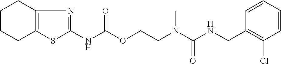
C1=CC(CNC(N(CCOC(NC2=NC3=C(S2)CCCC3)=O)C)=O)=C(Cl)C=C1
